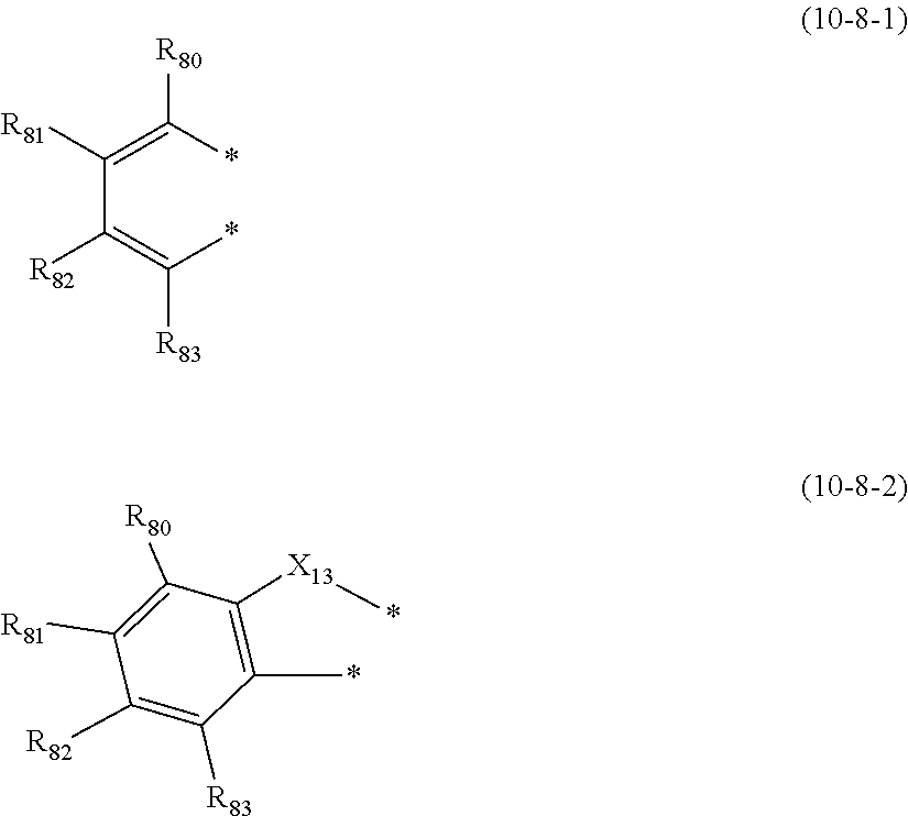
C(C(=C([R80])*)[R81])(=C(*)[R83])[R82].[X13](*)C1=C(*)C([R83])=C([R82])C([R81])=C1[R80]
